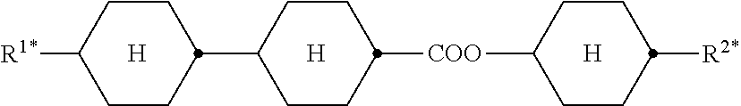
[H].[H].C1CC(C2CCC([COO]C3CCC([R2*])CC3)CC2)CCC1[R1*].[H]
